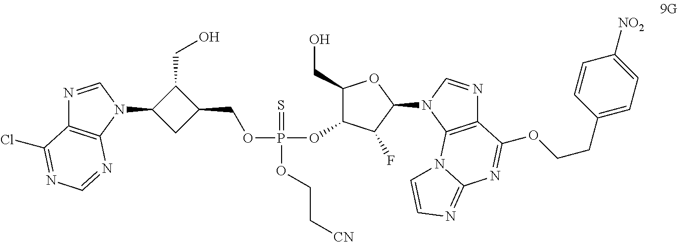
C1(CO)C(N2C=NC3=C2N=CN=C3Cl)CC1COP(OC1C(CO)OC(N2C3=C(N=C2)C(OCCC2=CC=C([NO2])C=C2)=NC2=NC=CN32)C1F)(=S)OCC[CN]
